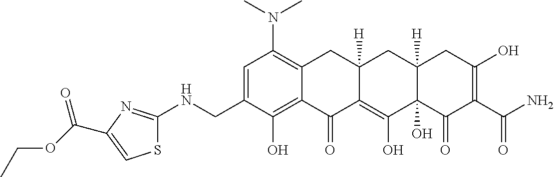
C1=C(CNC2=NC(C(OCC)=O)=CS2)C(O)=C2C(=C1N(C)C)CC1([H])C(=C(O)C3(O)C([H])(C1)CC(O)=C(C(N)=O)C3=O)C2=O
